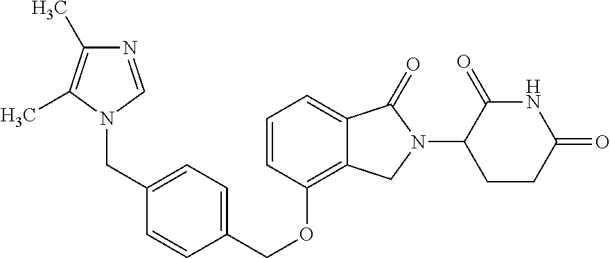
C(OC1=C2C(=CC=C1)C(=O)N(C1C(=O)NC(=O)CC1)C2)C1=CC=C(CN2C=NC(C)=C2C)C=C1
